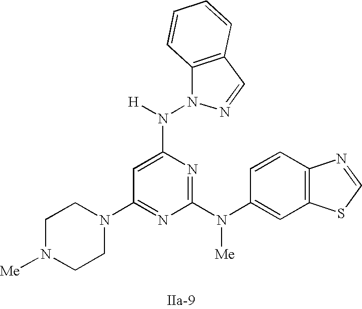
N1(C2=NC(N(C3=CC4=C(C=C3)N=CS4)[Me])=NC(N([H])N3C4=C(C=N3)C=CC=C4)=C2)CCN([Me])CC1
